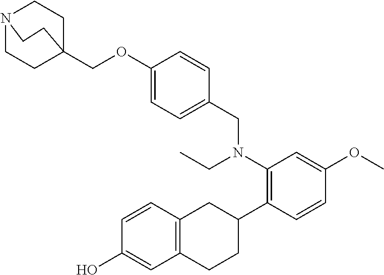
C12=C(C=CC(O)=C1)CC(C1=C(N(CC)CC3=CC=C(OCC45CCN(CC4)CC5)C=C3)C=C(OC)C=C1)CC2
